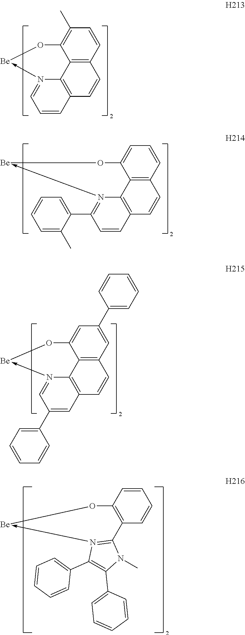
C12=C3C=CC=C1O[Be]-N1=C(C4=CC=CC=C4C)C=CC(=C21)C=C3.C12=C3C=C(C4=CC=CC=C4)C=C1O[Be]-N1=CC(C4=CC=CC=C4)=CC(=C21)C=C3.C1=CC2=C(C=C1)C1=N(->[Be]O2)C(C2=CC=CC=C2)=C(C2=CC=CC=C2)N1C.C12=C3C=CC(C)=C1O[Be]-N1=CC=CC(=C21)C=C3
